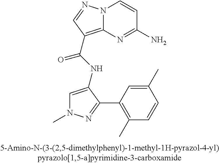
N12C(=C(C(=O)NC3=CN(C)N=C3C3=C(C)C=CC(C)=C3)C=N1)N=C(N)C=C2
